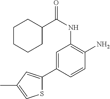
C1=C(C2=CC(C)=CS2)C=CC(N)=C1NC(=O)C1CCCCC1
